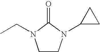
O=C1N(CC)CCN1C1CC1
